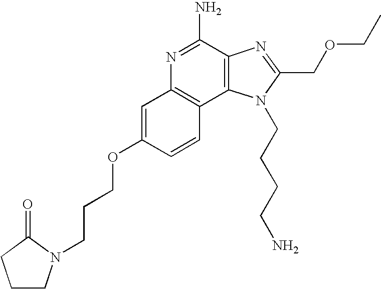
C1=C(OCCCN2CCCC2=O)C=CC2=C1N=C(N)C1=C2N(CCCCN)C(COCC)=N1
